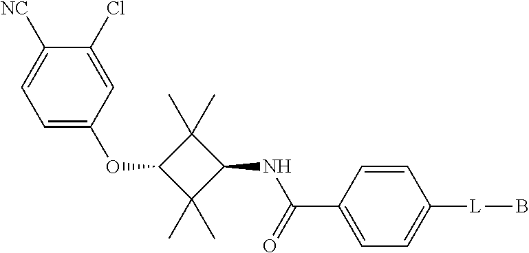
C1=C(OC2C(C)(C)C(NC(C3=CC=C([L]B)C=C3)=O)C2(C)C)C=C(Cl)C([NC])=C1
